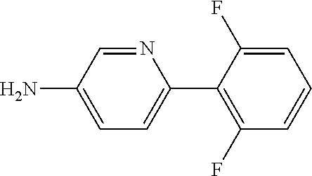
N1=CC(N)=CC=C1C1=C(F)C=CC=C1F
